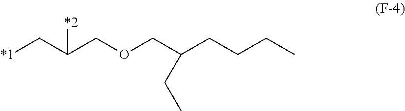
[*1]CC(COCC(CCCC)CC)[*2]
